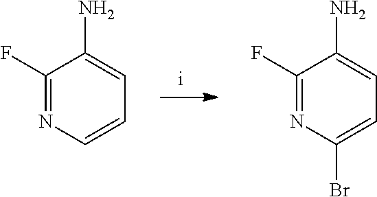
N1=C(F)C(N)=CC=C1.N1=C(F)C(N)=CC=C1Br
